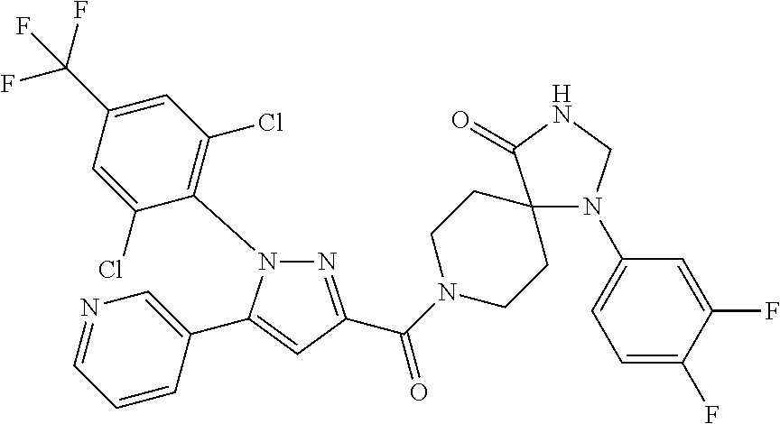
N1(C2=C(Cl)C=C(C(F)(F)F)C=C2Cl)N=C(C(=O)N2CCC3(CC2)N(C2=CC=C(F)C(F)=C2)CNC3=O)C=C1C1=CN=CC=C1
